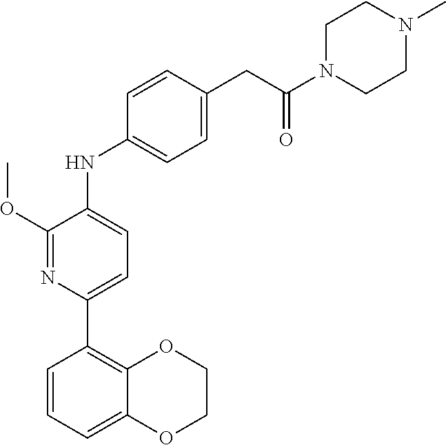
N(C1=CC=C(CC(N2CCN(C)CC2)=O)C=C1)C1=CC=C(C2=C3OCCOC3=CC=C2)N=C1OC
